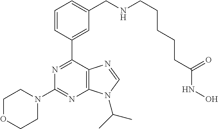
C1=CC(C2=NC(N3CCOCC3)=NC3=C2N=CN3C(C)C)=CC(CNCCCCCC(NO)=O)=C1
